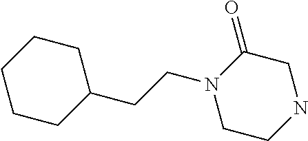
C1CCCCC1CCN1CCNCC1=O
